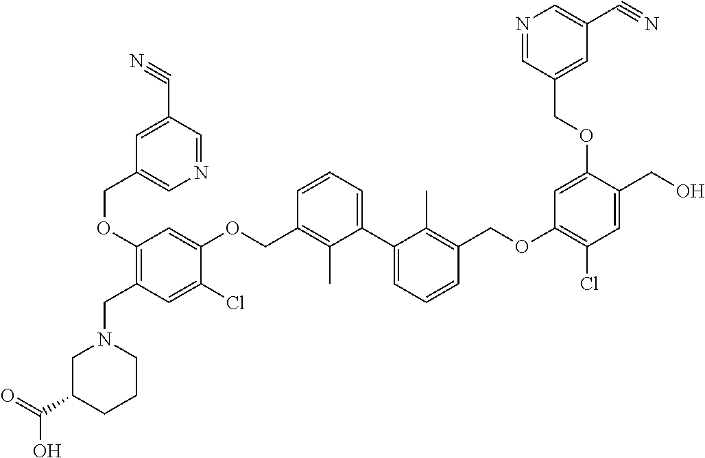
N1(CC2=C(OCC3=CN=CC(C#N)=C3)C=C(OCC3=C(C)C(C4=CC=CC(COC5=C(Cl)C=C(CO)C(OCC6=CC(C#N)=CN=C6)=C5)=C4C)=CC=C3)C(Cl)=C2)CC(C(=O)O)CCC1
